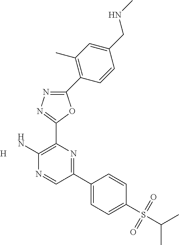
C1(C2=C(C)C=C(CNC)C=C2)=NN=C(C2=C(N)N=CC(C3=CC=C(S(C(C)C)(=O)=O)C=C3)=N2)O1.[H]
